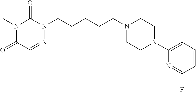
N1(CCCCCN2C(=O)N(C)C(=O)C=N2)CCN(C2=CC=CC(F)=N2)CC1
